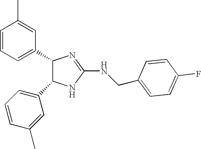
C1=CC=C(C2C(C3=CC=CC(C)=C3)NC(NCC3=CC=C(F)C=C3)=N2)C=C1C
